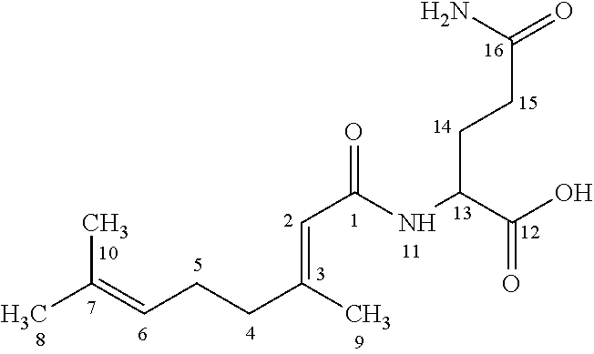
C(CCC(C(=O)O)NC(C=C(CCC=C(C)C)C)=O)(=O)N
